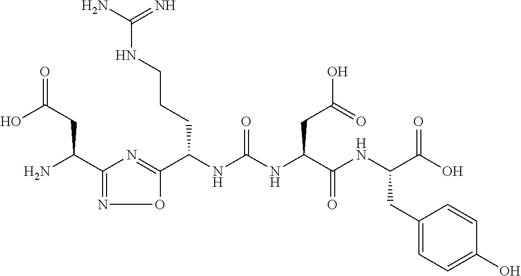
C1(C(N)CC(=O)O)=NOC(C(NC(=O)NC(C(NC(C(O)=O)CC2=CC=C(O)C=C2)=O)CC(O)=O)CCCNC(N)=N)=N1
